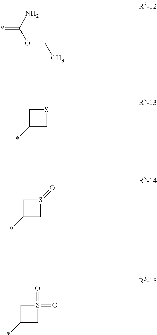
*=C(N)OCC.C1(*)CSC1.C1(*)CS(=O)C1.C1(*)CS(=O)(=O)C1
